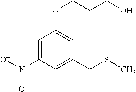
C1=C([N+](=O)[O-])C=C(CSC)C=C1OCCCO
